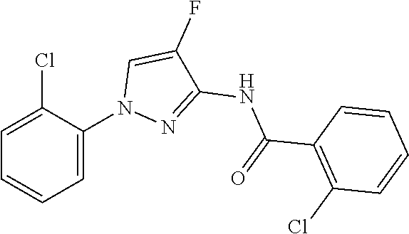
C1(C(=O)NC2=NN(C3=CC=CC=C3Cl)C=C2F)=C(Cl)C=CC=C1
